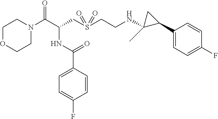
N(C(CS(CCNC1(C)C(C2=CC=C(F)C=C2)C1)(=O)=O)C(N1CCOCC1)=O)C(=O)C1=CC=C(F)C=C1
